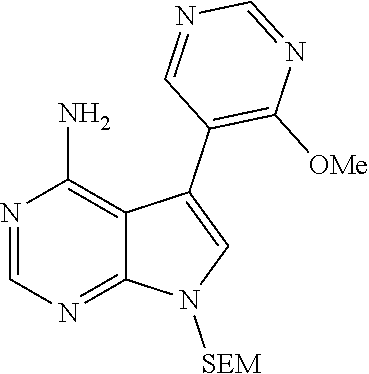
N1=CN=C2C(=C1N)C(C1=C([OMe])N=CN=C1)=CN2[SEM]
